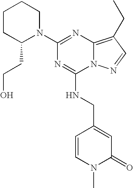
C1CC(CCO)N(C2=NC3=C(CC)C=NN3C(NCC3=CC(=O)N(C)C=C3)=N2)CC1
